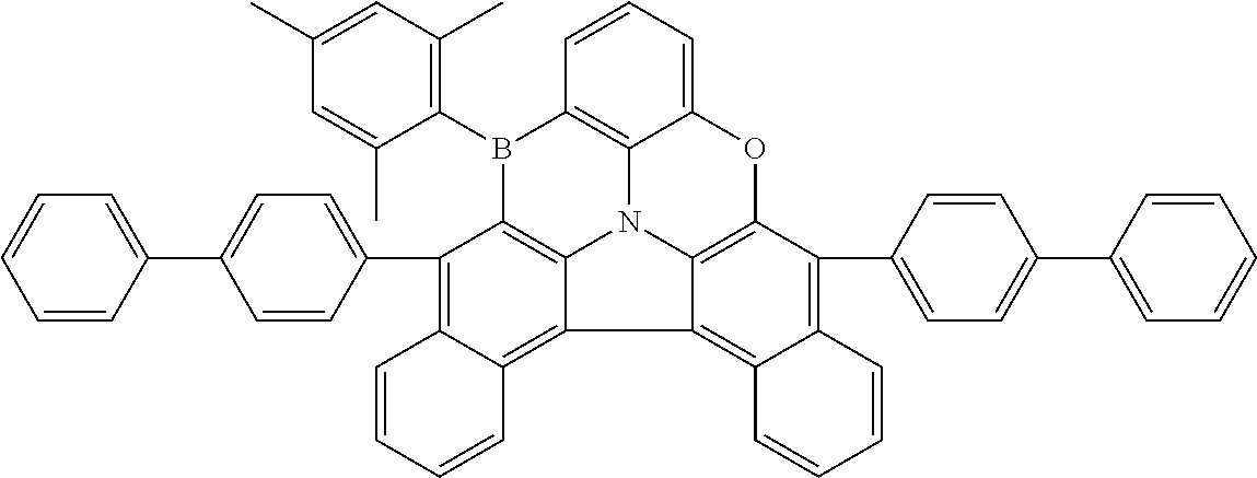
C1=CC=CC(C2=CC=C(C3=C4C(=C5C6=C3B(C3=C(C)C=C(C)C=C3C)C3=C7N6C6=C(OC7=CC=C3)C(C3=CC=C(C7=CC=CC=C7)C=C3)=C3C(=C56)C=CC=C3)C=CC=C4)C=C2)=C1
